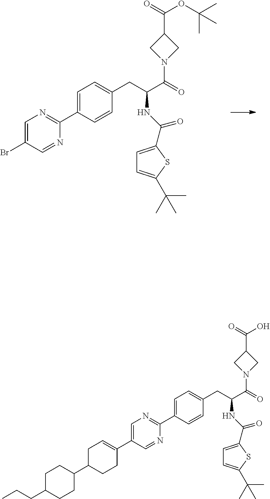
C1=C(Br)C=NC(C2=CC=C(CC(C(=O)N3CC(C(=O)OC(C)(C)C)C3)NC(=O)C3=CC=C(C(C)(C)C)S3)C=C2)=N1.C1=C(C2=CCC(C3CCC(CCC)CC3)CC2)C=NC(C2=CC=C(CC(C(=O)N3CC(C(=O)O)C3)NC(=O)C3=CC=C(C(C)(C)C)S3)C=C2)=N1
